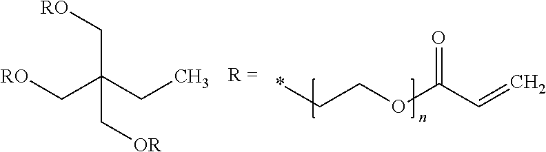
*CCOC(C=C)=O.[RO]CC(CC)(C[RO])C[OR]
